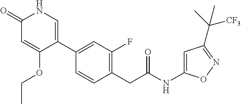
C1=C(NC(CC2=C(F)C=C(C3=CNC(=O)C=C3OCC)C=C2)=O)ON=C1C(C)([CF3])C
